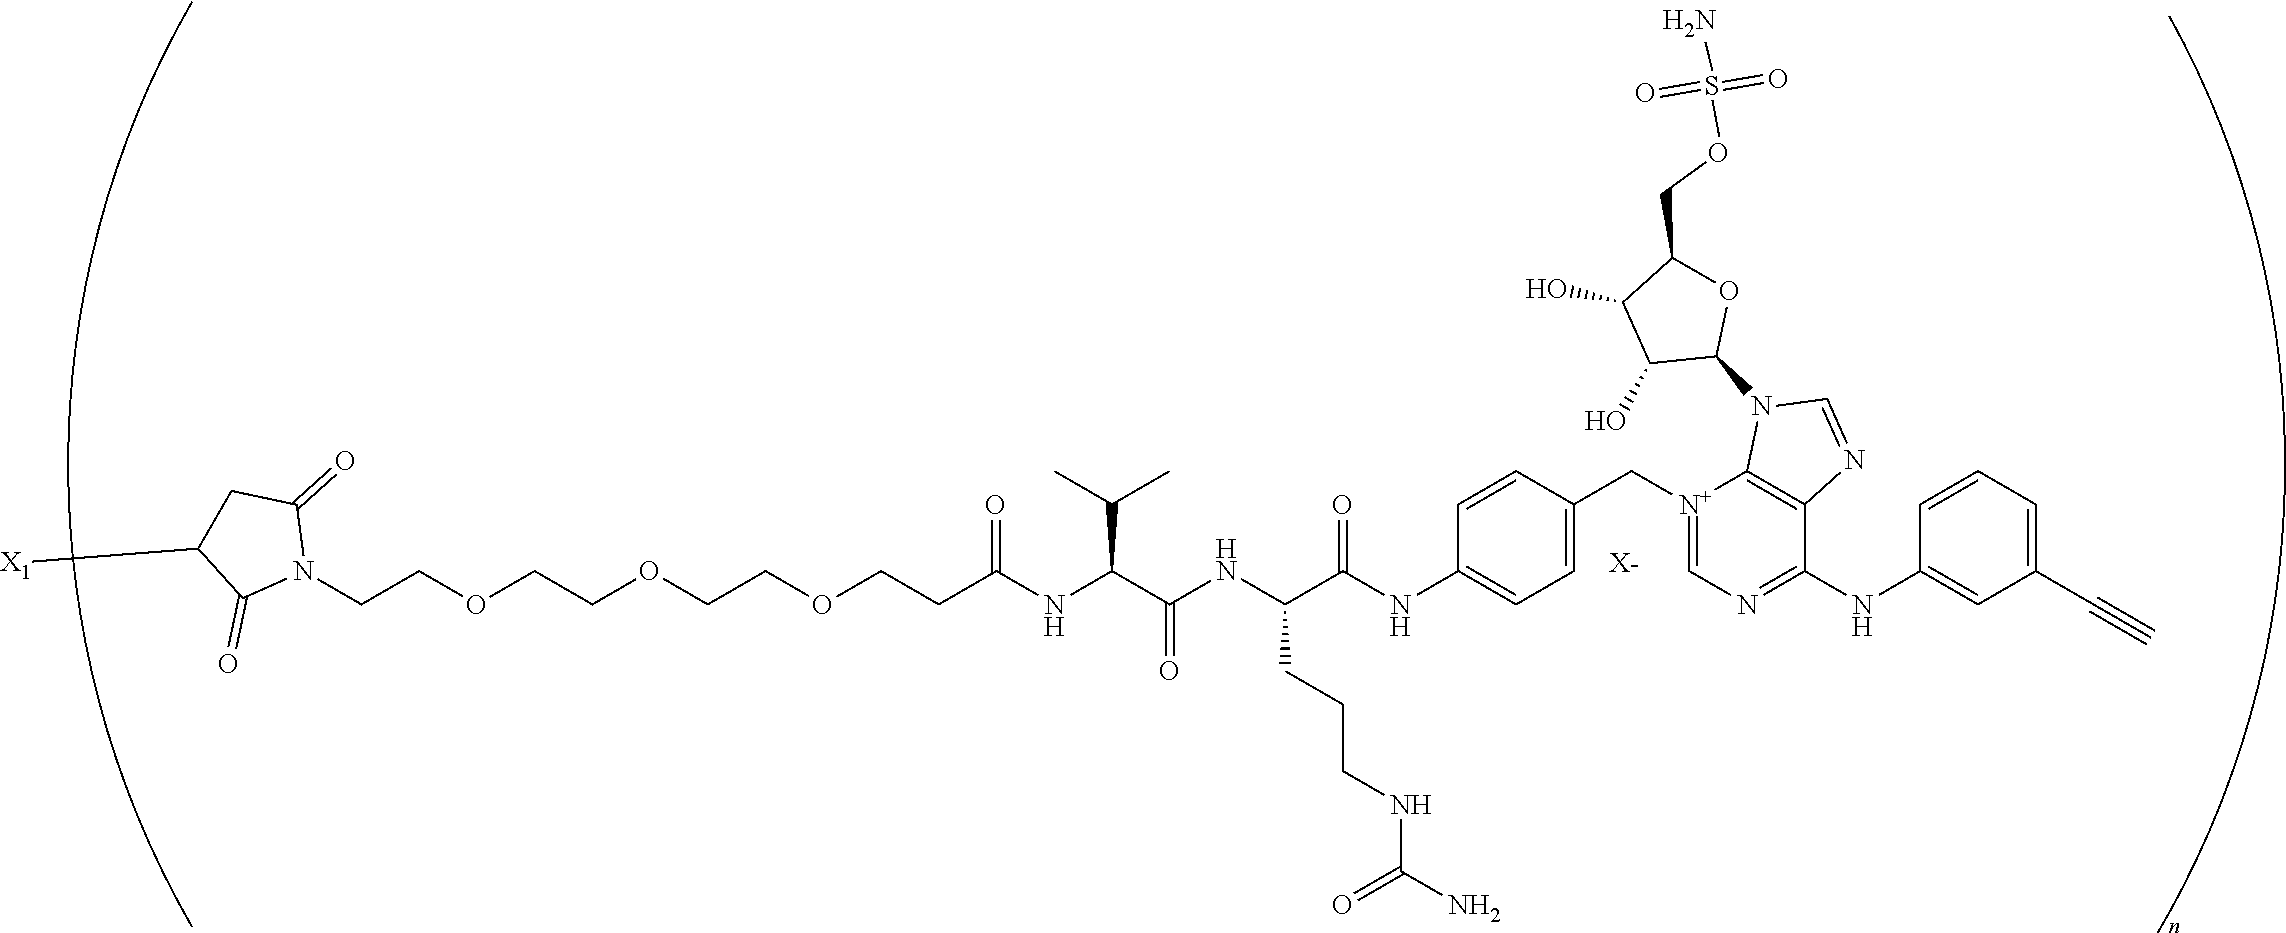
[X-].C(COCCOCCOCCC(NC(C(NC(C(NC1=CC=C(C[N+]2=CN=C(NC3=CC(C#C)=CC=C3)C3=C2N(C2OC(COS(N)(=O)=O)C(O)C2O)C=N3)C=C1)=O)CCCNC(=O)N)=O)C(C)C)=O)N1C(=O)CC([X1])C1=O
